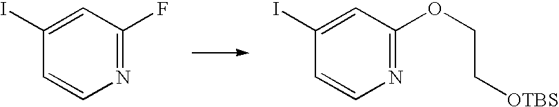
C1(I)=CC(F)=NC=C1.C1(I)=CC(OCC[OTBS])=NC=C1
